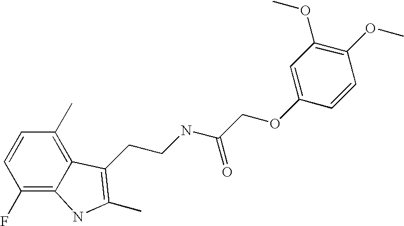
C1(F)=C2C(=C(C)C=C1)C(CCNC(COC1=CC(OC)=C(OC)C=C1)=O)=C(C)N2
